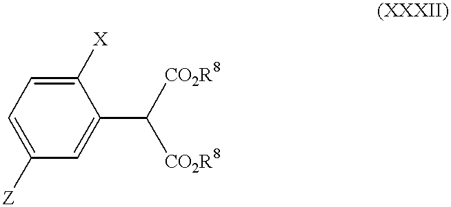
C1([X])=CC=C([Z])C=C1C([CO2R8])[CO2R8]
